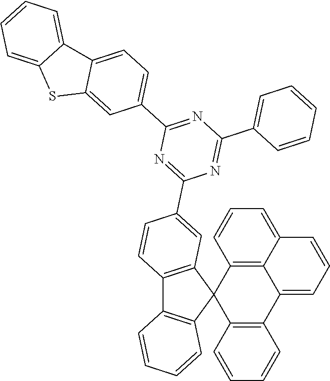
C12=C3C(=CC=C1)C=CC=C3C1=C(C23C2=C(C4=C3C=CC=C4)C=CC(C3=NC(C4=CC=C5C(=C4)SC4=CC=CC=C54)=NC(C4=CC=CC=C4)=N3)=C2)C=CC=C1
